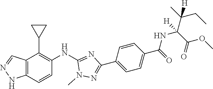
C12=C(C=CC(NC3=NC(C4=CC=C(C(NC(C(OC)=O)(C(CC)(C)[H])[H])=O)C=C4)=NN3C)=C1C1CC1)NN=C2
